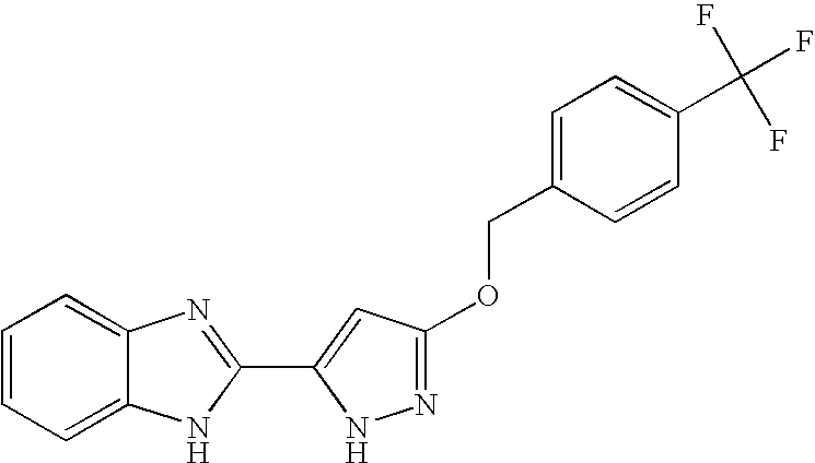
C1=CC=C2C(=C1)N=C(C1=CC(OCC3=CC=C(C(F)(F)F)C=C3)=NN1)N2
